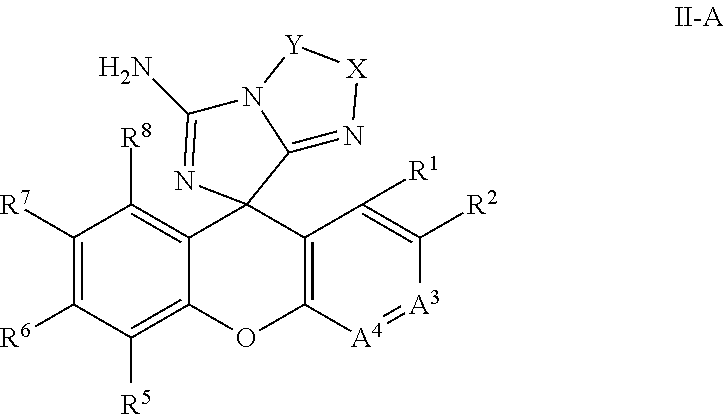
C1([R7])=C([R6])C([R5])=C2C(=C1[R8])C1(C3=C(O2)[A4]=[A3]C([R2])=C3[R1])C2=N[X][Y]N2C(N)=N1
